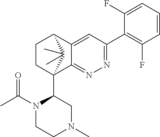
C1(F)=CC=CC(F)=C1C1=NN=C2C(=C1)C1CCC2(C2N(C(=O)C)CCN(C)C2)C1(C)C
